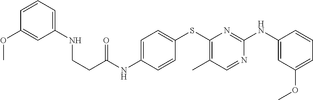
C1=C(NC(CCNC2=CC=CC(OC)=C2)=O)C=CC(SC2=C(C)C=NC(NC3=CC(OC)=CC=C3)=N2)=C1
